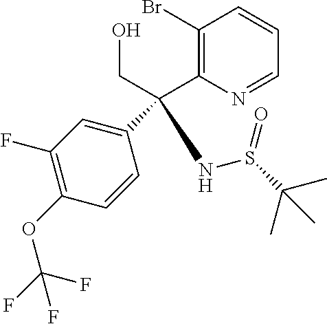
C1(Br)=C(C(CO)(NS(C(C)(C)C)=O)C2=CC(F)=C(OC(F)(F)F)C=C2)N=CC=C1
